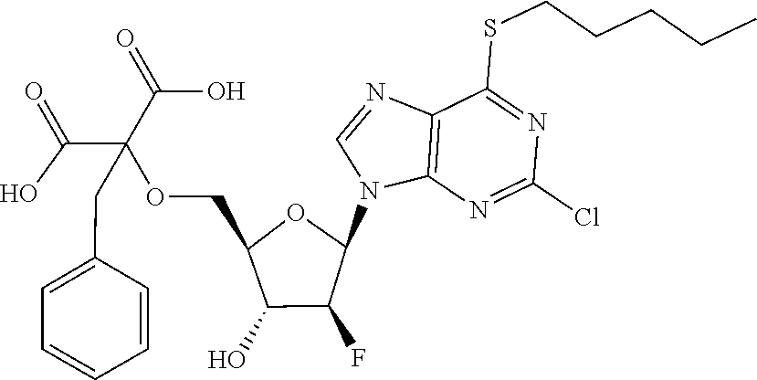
C12=C(N=C(Cl)N=C1SCCCCC)N(C1OC(COC(C(=O)O)(C(=O)O)CC3=CC=CC=C3)C(O)C1F)C=N2
